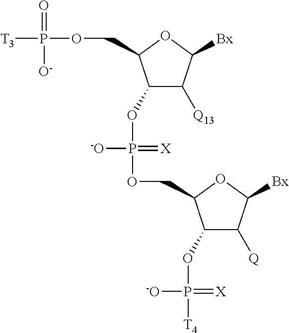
C1(OP(=[X])([-O])OCC2C(OP(=[X])([-O])[T4])C([Q])C([Bx])O2)C([Q13])C([Bx])OC1COP([T3])(=O)[O-]
